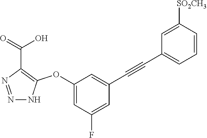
N1=NNC(OC2=CC(F)=CC(C#CC3=CC=CC([SO2CH3])=C3)=C2)=C1C(=O)O
